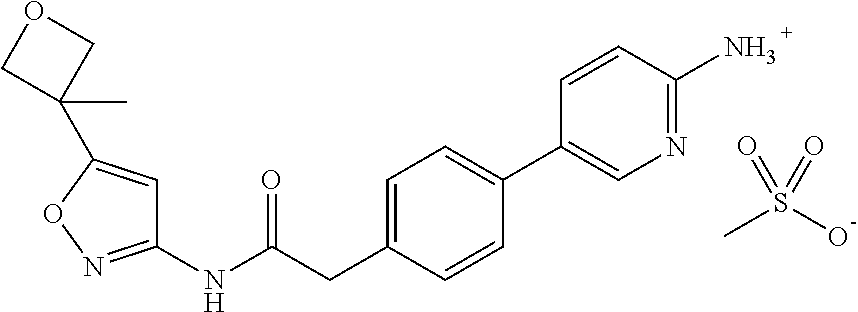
N(C(CC1=CC=C(C2=CN=C(N)C=C2)C=C1)=O)C1=NOC(C2(C)COC2)=C1.O=S(=O)(C)O
